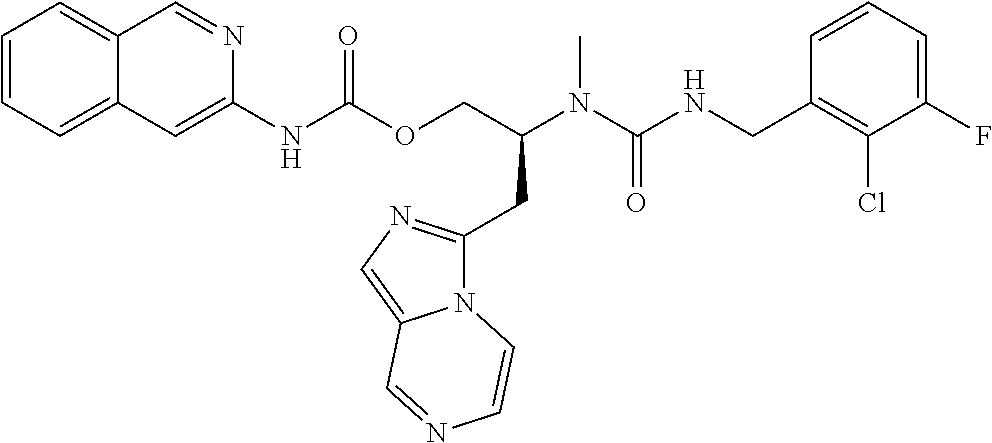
C1=CC(CNC(N(C)C(COC(NC2=CC3=CC=CC=C3C=N2)=O)CC2=NC=C3N2C=CN=C3)=O)=C(Cl)C(F)=C1
